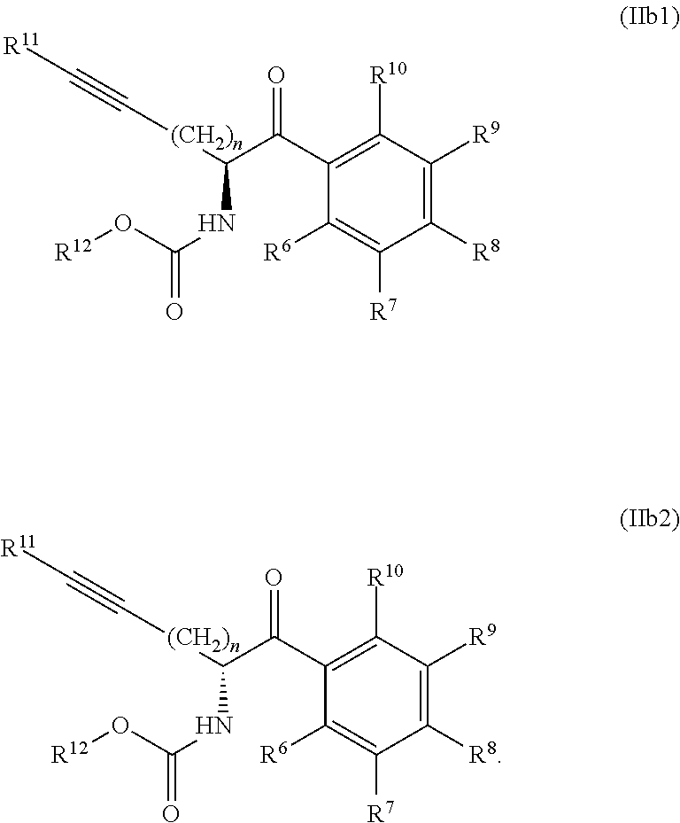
C1(C(=O)C(NC(O[R12])=O)[(CH2)n]C#C[R11])=C([R10])C([R9])=C([R8])C([R7])=C1[R6].C1(C(=O)C(NC(O[R12])=O)[(CH2)n]C#C[R11])=C([R10])C([R9])=C([R8])C([R7])=C1[R6]
